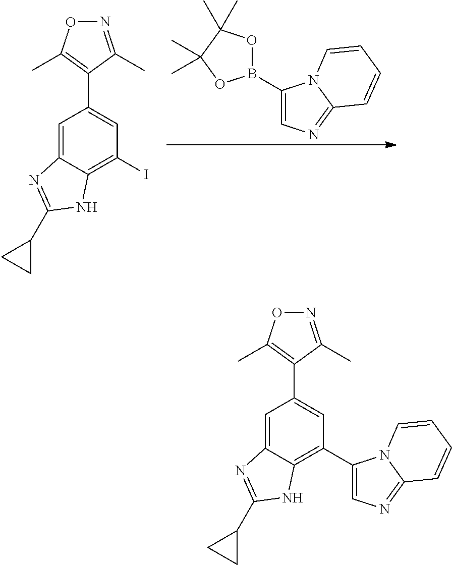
C1=C(B2OC(C)(C)C(C)(C)O2)N2C(=N1)C=CC=C2.C1=C2C(=C(I)C=C1C1=C(C)ON=C1C)NC(C1CC1)=N2.C1=C2C(=C(C3=CN=C4N3C=CC=C4)C=C1C1=C(C)ON=C1C)NC(C1CC1)=N2
